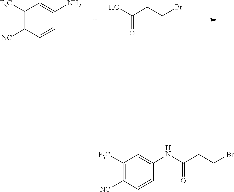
C1([F3C])=C([NC])C=CC(N)=C1.OC(CCBr)=O.C1([F3C])=C([NC])C=CC(NC(=O)CCBr)=C1
